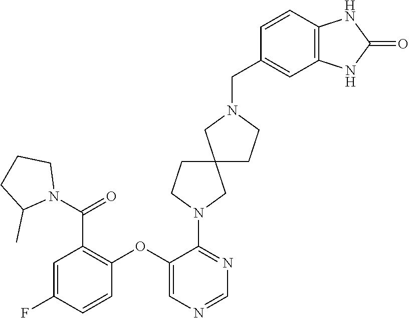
C1=C(F)C=CC(OC2=CN=CN=C2N2CC3(CC2)CCN(CC2=CC4=C(C=C2)NC(=O)N4)C3)=C1C(=O)N1CCCC1C
